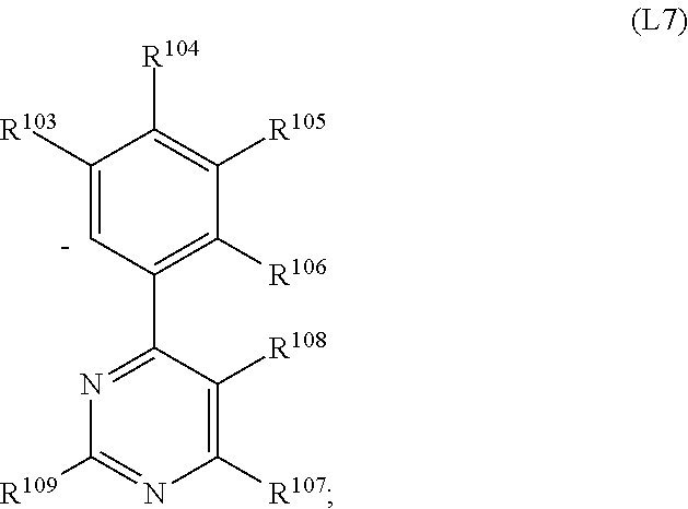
C1([R103])=[C-]C(C2=NC([R109])=NC([R107])=C2[R108])=C([R106])C([R105])=C1[R104]
